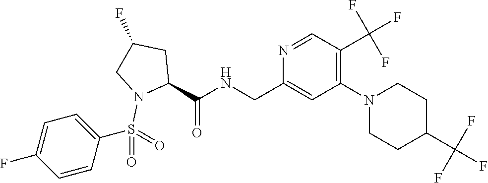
N1=CC(C(F)(F)F)=C(N2CCC(C(F)(F)F)CC2)C=C1CNC(C1CC(F)CN1S(=O)(=O)C1=CC=C(F)C=C1)=O
